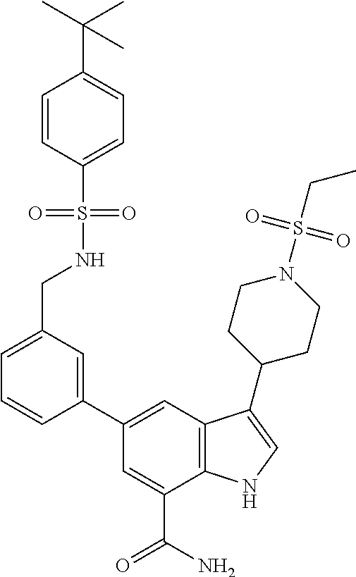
C1(C2=CC3=C(C(C(N)=O)=C2)NC=C3C2CCN(S(CC)(=O)=O)CC2)=CC(CNS(C2=CC=C(C(C)(C)C)C=C2)(=O)=O)=CC=C1
